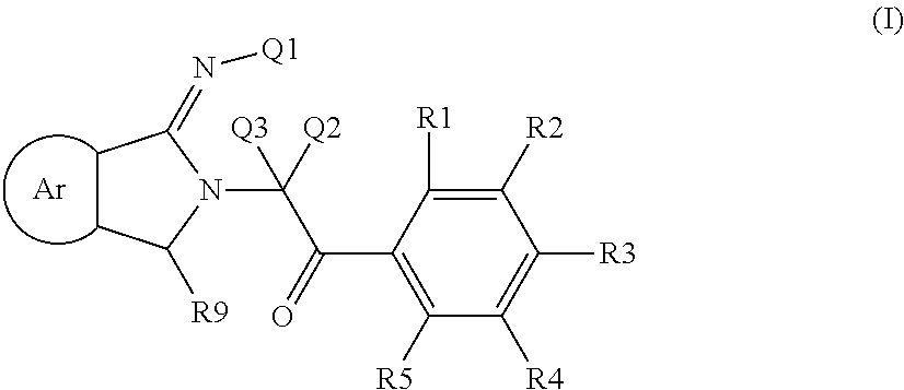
C1CC([R9])N(C([Q2])(C(C2=C([R5])C([R4])=C([R3])C([R2])=C2[R1])=O)[Q3])C1=N[Q1].[Ar]
